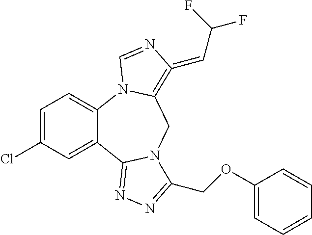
C1=C(Cl)C=C2C(=C1)N1C(=C(=CC(F)F)N=C1)CN1C2=NN=C1COC1=CC=CC=C1
